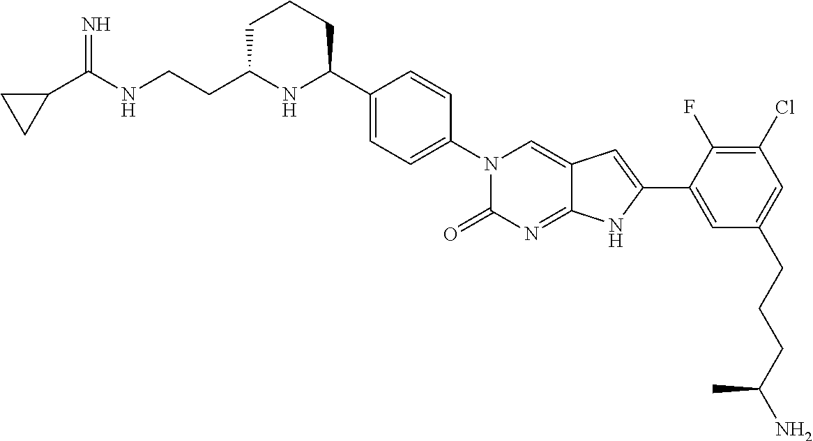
C1(C(NCCC2NC(C3=CC=C(N4C(=O)N=C5C(=C4)C=C(C4=CC(CCCC(N)C)=CC(Cl)=C4F)N5)C=C3)CCC2)=N)CC1
